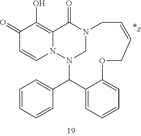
N12CN(C(C3=CC=CC=C3)C3=CC=CC=C3OCC=CC1)N1C=CC(=O)C(O)=C1C2=O
